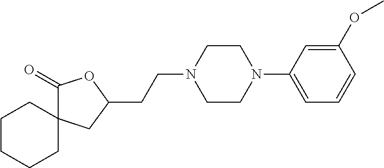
O1C(=O)C2(CC1CCN1CCN(C3=CC=CC(OC)=C3)CC1)CCCCC2
